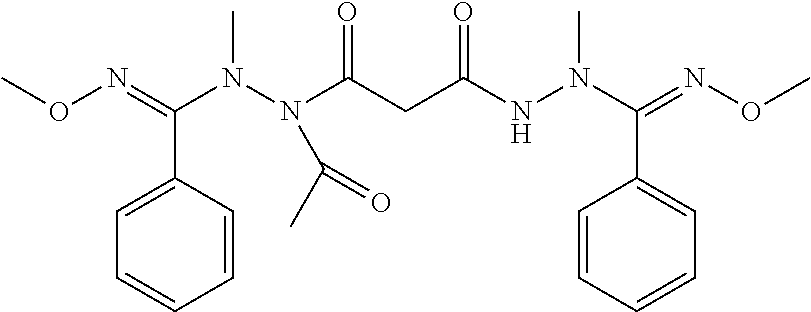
CON=C(N(N(C(CC(NN(C(=NOC)C1=CC=CC=C1)C)=O)=O)C(C)=O)C)C1=CC=CC=C1
